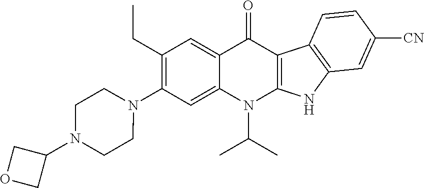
N1(C2=C(CC)C=C3C(=C2)N(C(C)C)C2=C(C3=O)C3=C(N2)C=C([CN])C=C3)CCN(C2COC2)CC1
